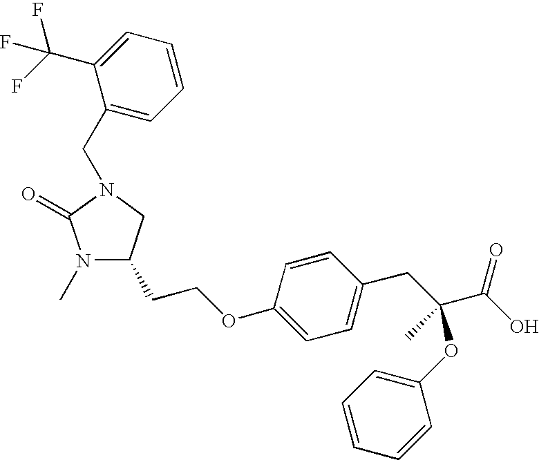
N1(C)C(CCOC2=CC=C(CC(C(O)=O)(C)OC3=CC=CC=C3)C=C2)CN(CC2=CC=CC=C2C(F)(F)F)C1=O
